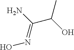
ON=C(N)C(C)O
